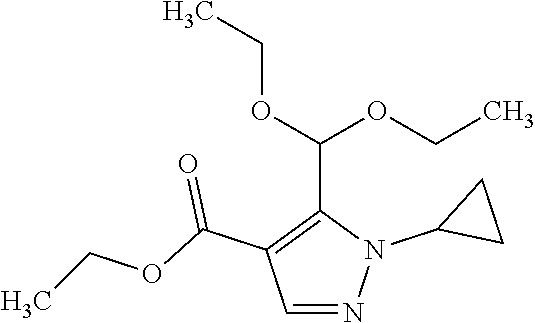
CCOC(C1=C(C(OCC)=O)C=NN1C1CC1)OCC
